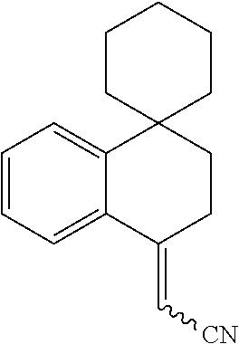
C1=CC=C2C(=C1)C1(CCC2=C[CN])CCCCC1
